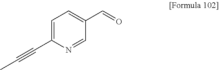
C1=C(C#CC)N=CC(C=O)=C1
